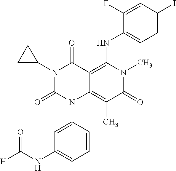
C1=CC(N2C3=C(C)C(=O)N(C)C(NC4=CC=C(I)C=C4F)=C3C(=O)N(C3CC3)C2=O)=CC(NC([H])=O)=C1
